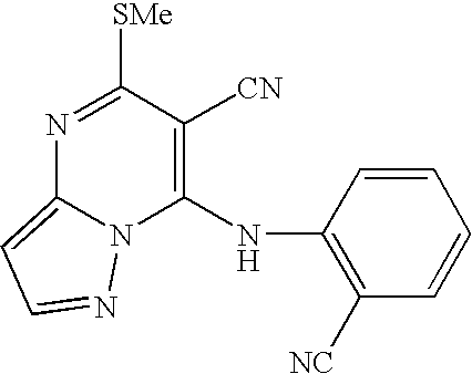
C1(NC2=C([NC])C=CC=C2)=C([CN])C([SMe])=NC2=CC=NN12
